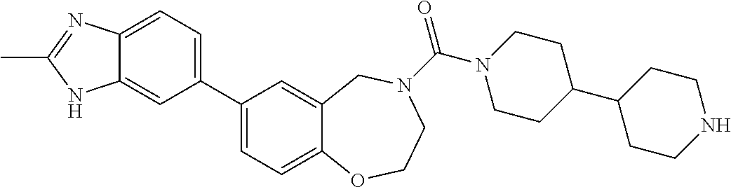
C1(C2=CC=C3C(=C2)NC(C)=N3)=CC=C2C(=C1)CN(C(N1CCC(C3CCNCC3)CC1)=O)CCO2
